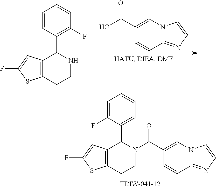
C12=C(CCN(C(C3=CN4C(=NC=C4)C=C3)=O)C1C1=CC=CC=C1F)SC(F)=C2.OC(C1=CN2C(=NC=C2)C=C1)=O.C12=C(CCNC1C1=C(F)C=CC=C1)SC(F)=C2
